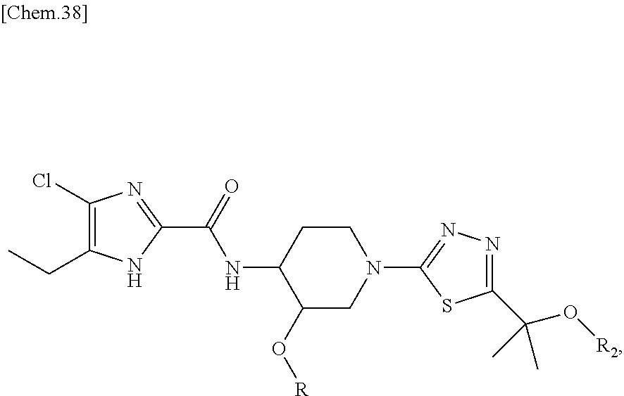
C1(C(=O)NC2C(O[R])CN(C3=NN=C(C(O[R2])(C)C)S3)CC2)=NC(Cl)=C(CC)N1
